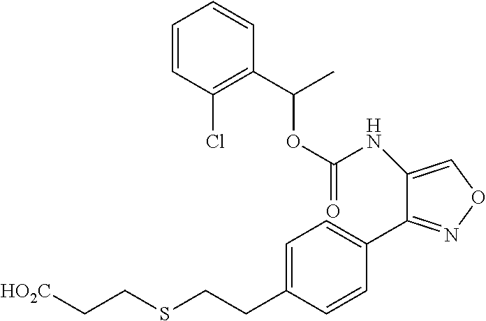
O(C(NC1=CON=C1C1=CC=C(CCSCC[HO2C])C=C1)=O)C(C1=C(Cl)C=CC=C1)C
